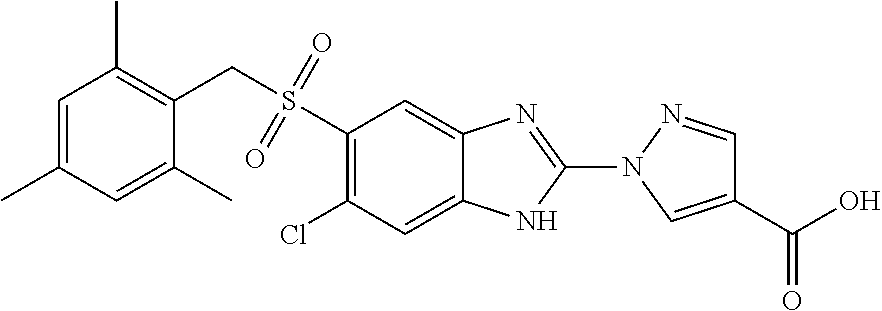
C1(S(=O)(=O)CC2=C(C)C=C(C)C=C2C)=C(Cl)C=C2C(=C1)N=C(N1C=C(C(=O)O)C=N1)N2
